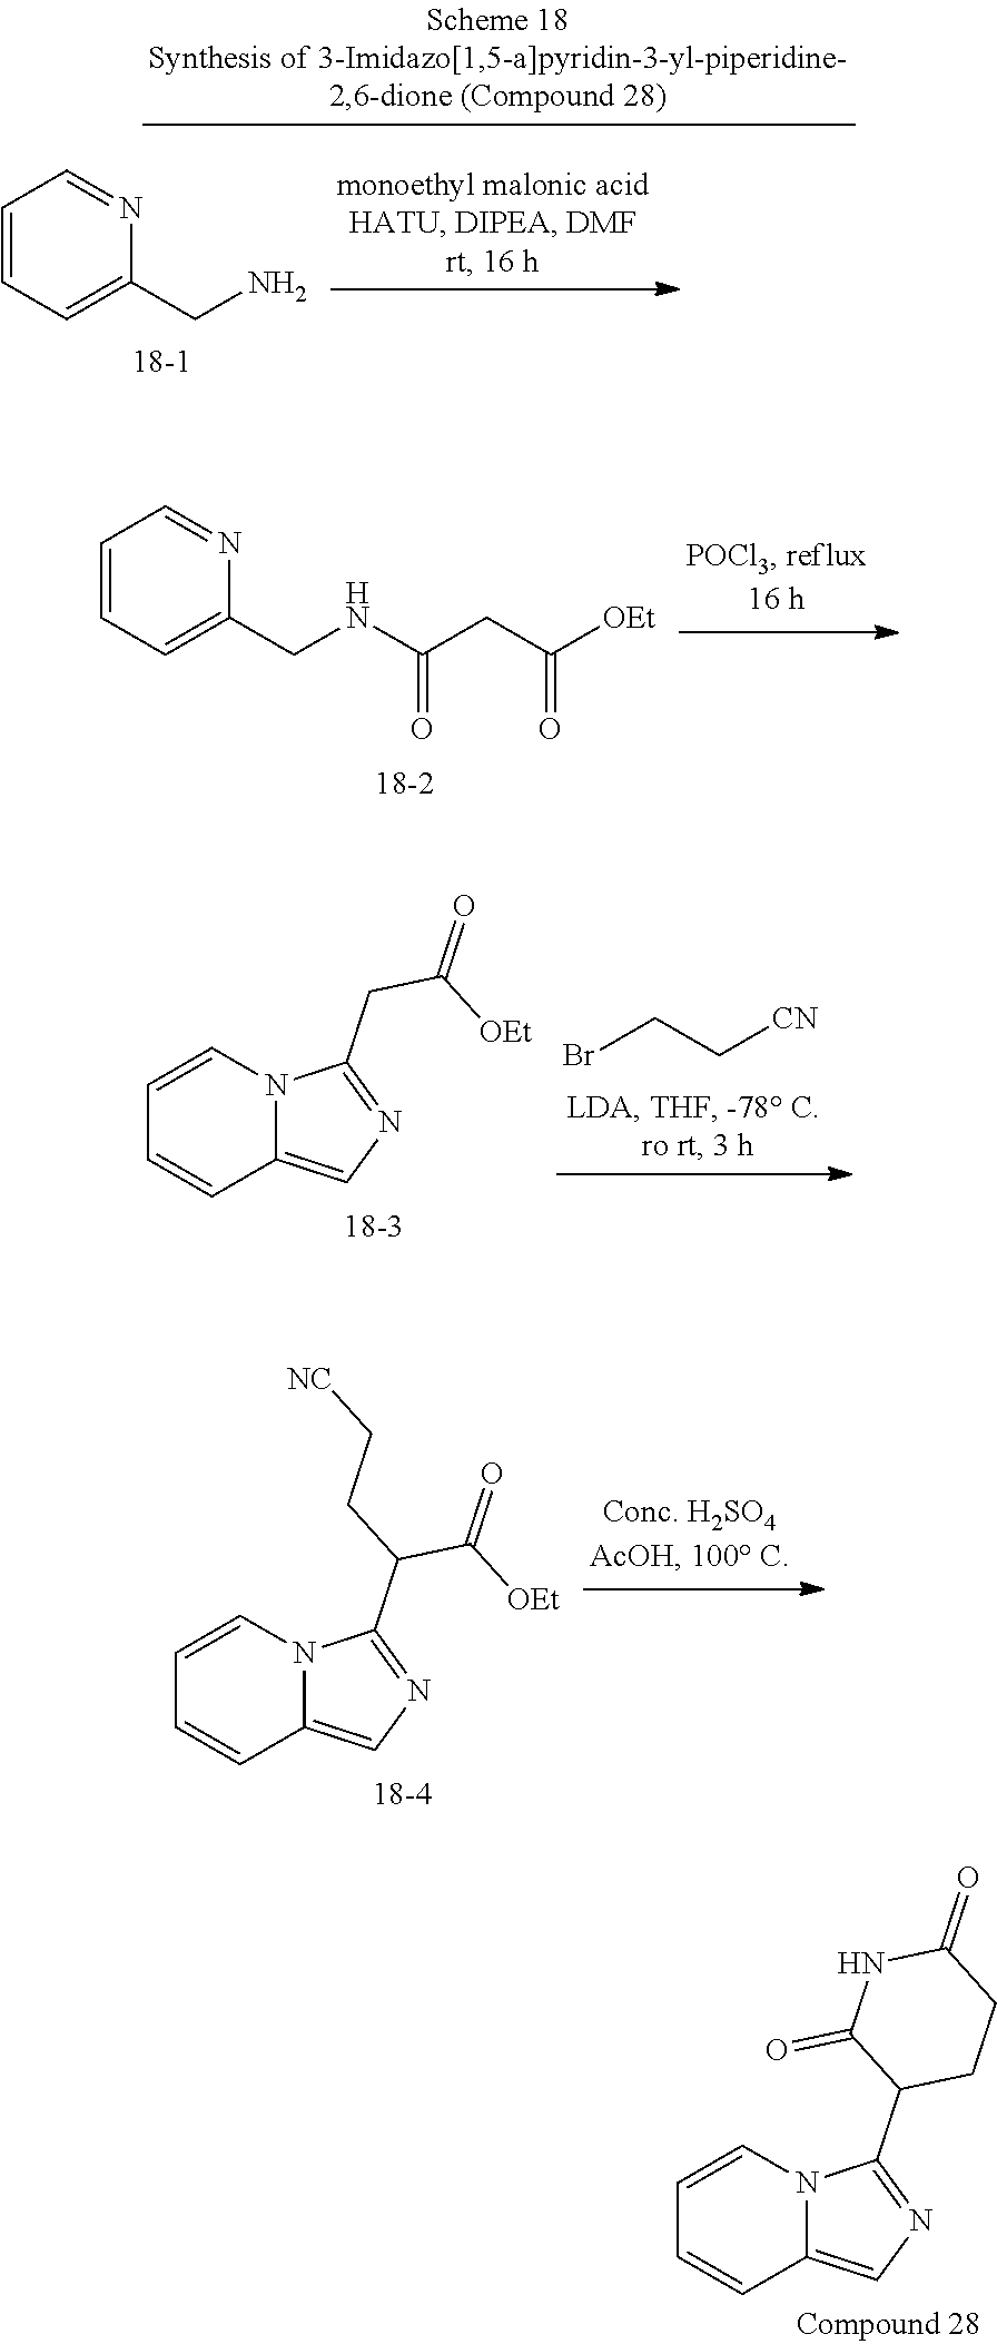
C1=CN2C(=CN=C2C2CCC(=O)NC2=O)C=C1.C1=CC=C(CNC(CC([OEt])=O)=O)N=C1.C1=CN2C(=CN=C2CC([OEt])=O)C=C1.BrCC[CN].C1=CN2C(=CN=C2C(C([OEt])=O)CC[NC])C=C1.C1=CC=C(CN)N=C1
